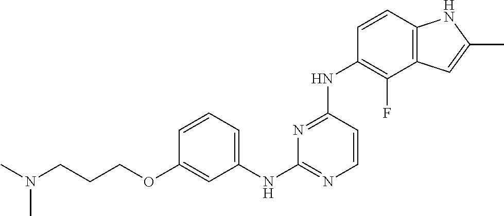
C1(OCCCN(C)C)=CC(NC2=NC=CC(NC3=C(F)C4=C(C=C3)NC(C)=C4)=N2)=CC=C1
